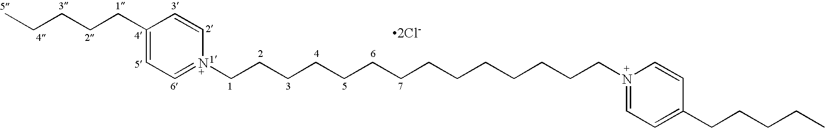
C(CCCC1=CC=N(CCCCCCCCCCCCCCN2=CC=C(CCCCC)C=C2)C=C1)C.[2Cl-]
